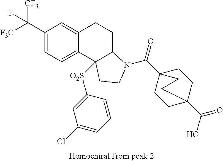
[F3C]C(C1=CC=C2C(=C1)CCC1C2([O2S]C2=CC(Cl)=CC=C2)CCN1C(C12CCC(C(=O)O)(CC1)CC2)=O)([CF3])F
